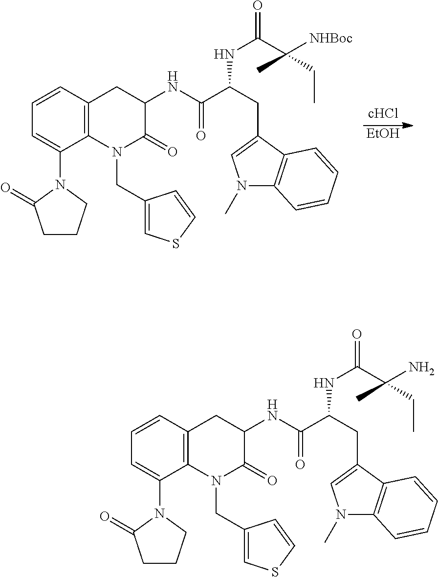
[EtOH].C1=CC2=C(C(N3CCCC3=O)=C1)N(CC1=CSC=C1)C(=O)C(NC(=O)C(CC1=CN(C)C3=C1C=CC=C3)NC(C(CC)([NHBoc])C)=O)C2.C1=CC2=C(C(N3CCCC3=O)=C1)N(CC1=CSC=C1)C(=O)C(NC(=O)C(CC1=CN(C)C3=C1C=CC=C3)NC(C(CC)(N)C)=O)C2
